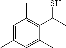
C1=C(C)C=C(C)C(C(C)S)=C1C
